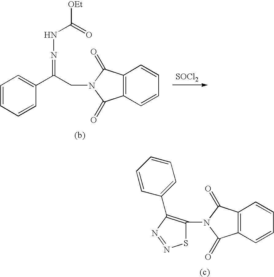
C1(N2C(=O)C3=C(C2=O)C=CC=C3)=C(C2=CC=CC=C2)N=NS1.C1=CC=CC(C(CN2C(=O)C3=C(C2=O)C=CC=C3)=NNC([OEt])=O)=C1.[SOCl2]
